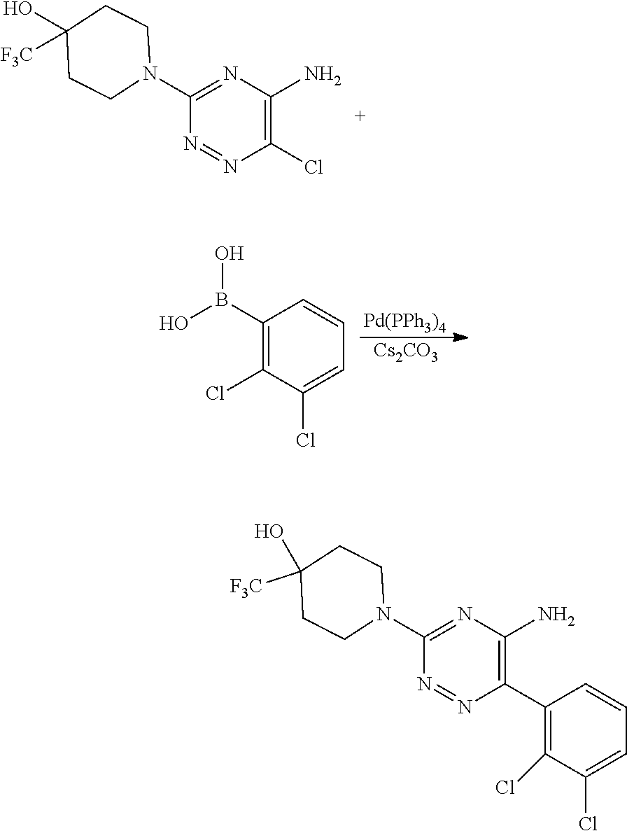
C1([F3C])(O)CCN(C2=NC(N)=C(Cl)N=N2)CC1.[Pd(PPh3)4].[Cs2CO3].C1(B(O)O)=C(Cl)C(Cl)=CC=C1.C1([F3C])(O)CCN(C2=NC(N)=C(C3=C(Cl)C(Cl)=CC=C3)N=N2)CC1
